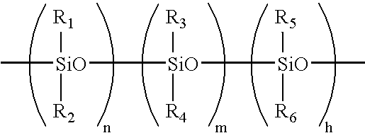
C[SiO]([SiO]([SiO](C)([R5])[R6])([R3])[R4])([R1])[R2]
